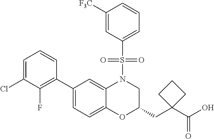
C1(C2=C(F)C(Cl)=CC=C2)=CC=C2C(=C1)N(S(C1=CC=CC([F3C])=C1)(=O)=O)CC(CC1(C(O)=O)CCC1)O2
